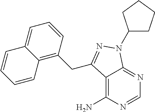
C1=NC(N)=C2C(=N1)N(C1CCCC1)N=C2CC1=C2C(=CC=C1)C=CC=C2
